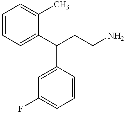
C1=CC=C(C(CCN)C2=CC(F)=CC=C2)C(C)=C1
